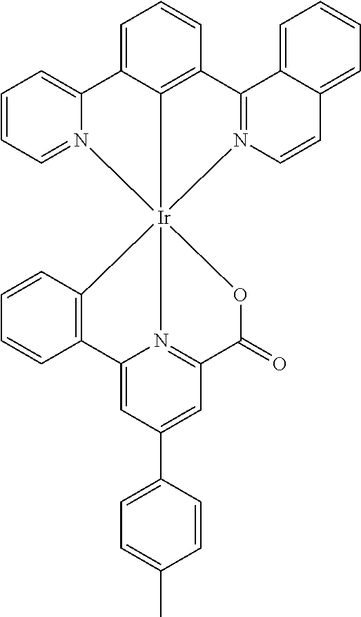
C12=CC(C3=CC=C(C)C=C3)=CC3=N1[Ir]14(OC3=O)(C3=C2C=CC=C3)C2=C(C=CC=C2C2=CC=CC=N21)C1=N4C=CC2=CC=CC=C12
